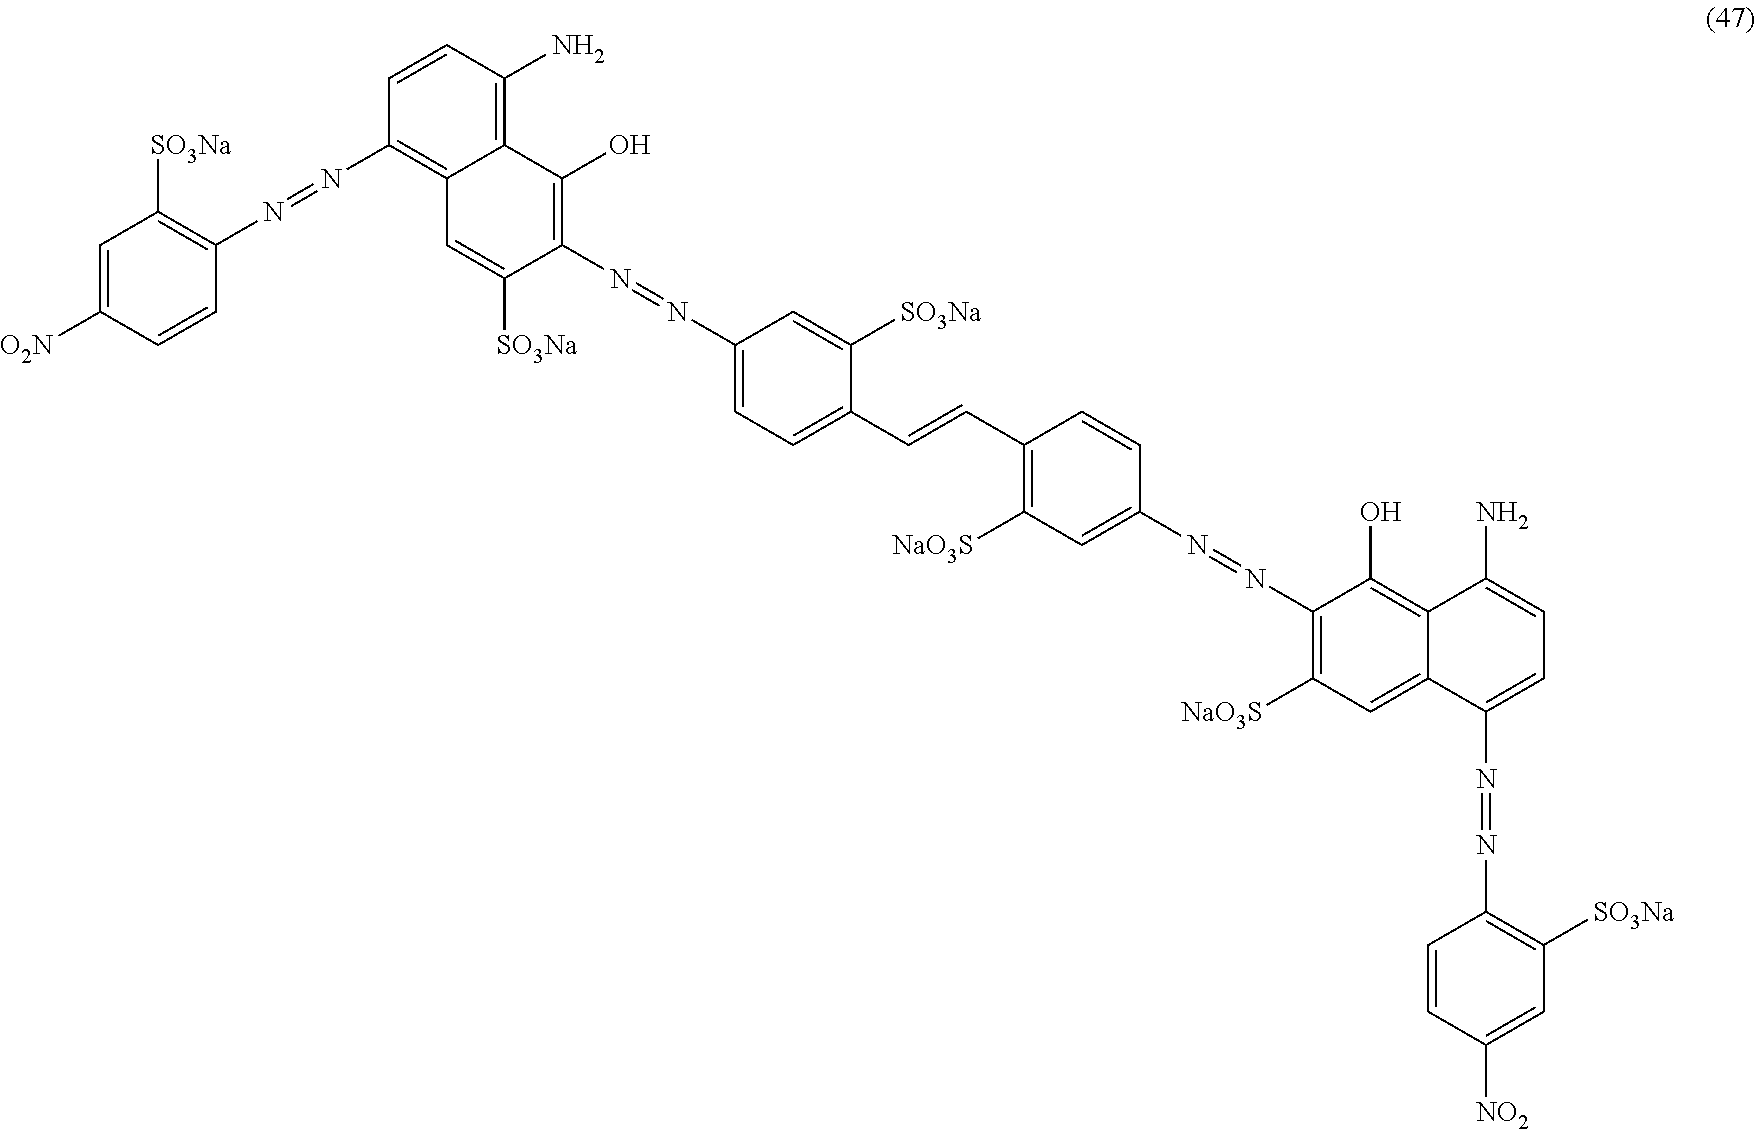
C1=C([O2N])C=CC(N=NC2=C3C(=C(N)C=C2)C(O)=C(N=NC2=CC=C(C=CC4=C([NaO3S])C=C(N=NC5=C([NaO3S])C=C6C(=C5O)C(N)=CC=C6N=NC5=C([SO3Na])C=C([NO2])C=C5)C=C4)C([SO3Na])=C2)C([SO3Na])=C3)=C1[SO3Na]
